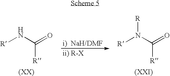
C(=O)([R])N[R].N(C(=O)[R])([R])[R]
